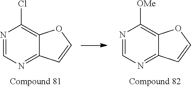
N1=CN=C2C(=C1Cl)OC=C2.N1=CN=C2C(=C1[OMe])OC=C2
